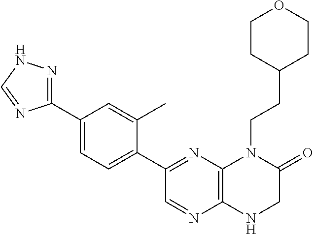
C12=C(N=C(C3=CC=C(C4=NNC=N4)C=C3C)C=N1)N(CCC1CCOCC1)C(=O)CN2
